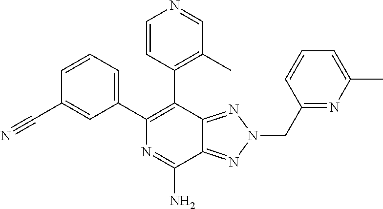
C1=CC(C2=C(C3=CC=CC(C#N)=C3)N=C(N)C3=NN(CC4=NC(C)=CC=C4)N=C23)=C(C)C=N1
